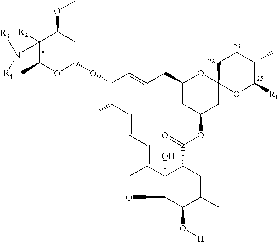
C1([R2])(N([R3])[R4])C(C)OC(OC2C(C)C=CC=C3COC4C(O[H])C(C)=CC(C(=O)OC5CC6(OC(C5)CC=C2C)OC([R1])C(C)CC6)C43O)CC1OC
